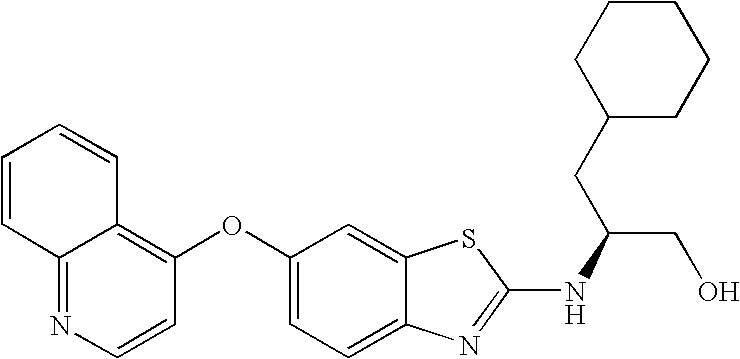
N1=C2C(=C(OC3=CC=C4C(=C3)SC(NC(CO)CC3CCCCC3)=N4)C=C1)C=CC=C2
